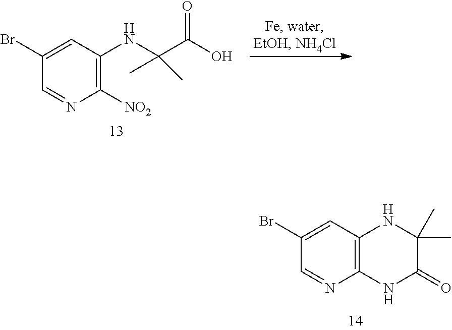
C1(Br)=CC2=C(N=C1)NC(=O)C(C)(C)N2.C1(Br)=CC(NC(C)(C)C(=O)O)=C([NO2])N=C1
